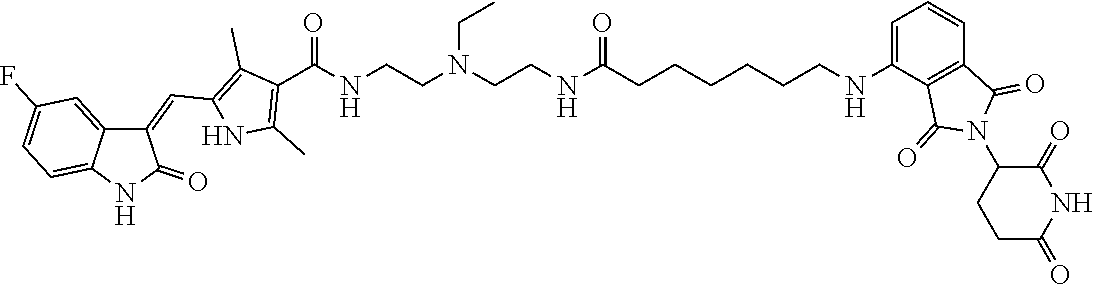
C1(C(=O)NCCN(CCNC(CCCCCCNC2=CC=CC3=C2C(=O)N(C2C(=O)NC(=O)CC2)C3=O)=O)CC)=C(C)NC(C=C2C3=CC(F)=CC=C3NC2=O)=C1C
